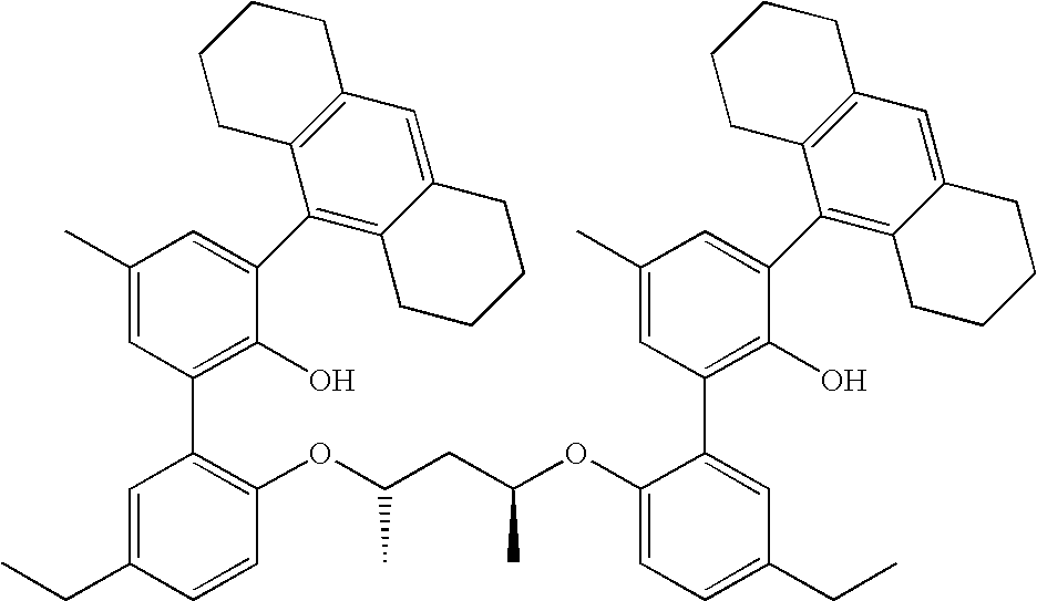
C1(C)=CC(C2=C(OC(CC(OC3=CC=C(CC)C=C3C3=C(O)C(C4=C5C(=CC6=C4CCCC6)CCCC5)=CC(C)=C3)C)C)C=CC(CC)=C2)=C(O)C(C2=C3C(=CC4=C2CCCC4)CCCC3)=C1
